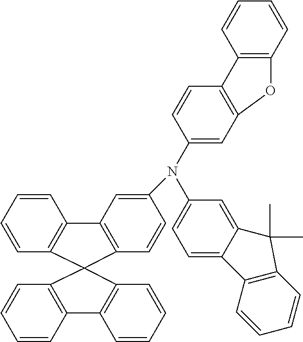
C1=CC2=C(C=C1)C1(C3=C2C=CC=C3)C2=C(C=CC=C2)C2=C1C=CC(N(C1=CC=C3C(=C1)C(C)(C)C1=C3C=CC=C1)C1=CC3=C(C=C1)C1=C(C=CC=C1)O3)=C2
